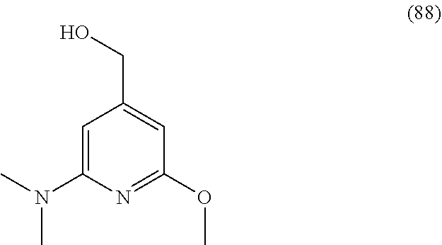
C1=C(N(C)C)N=C(OC)C=C1CO
